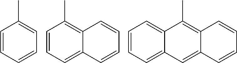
C1=CC=CC=C1C.C1=CC=C2C(=C1C)C=CC=C2.C1=C2C(=C(C)C3=CC=CC=C13)C=CC=C2
